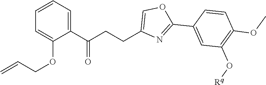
C1=CC=C(C(CCC2=COC(C3=CC(O[Rq])=C(OC)C=C3)=N2)=O)C(OCC=C)=C1
